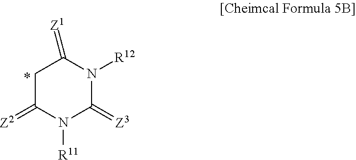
C1C(=[Z2])N([R11])C(=[Z3])N([R12])C1=[Z1]
